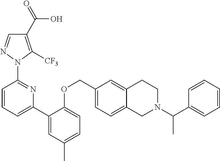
C1(C(=O)O)=C([CF3])N(C2=NC(C3=CC(C)=CC=C3OCC3=CC=C4C(=C3)CCN(C(C3=CC=CC=C3)C)C4)=CC=C2)N=C1
